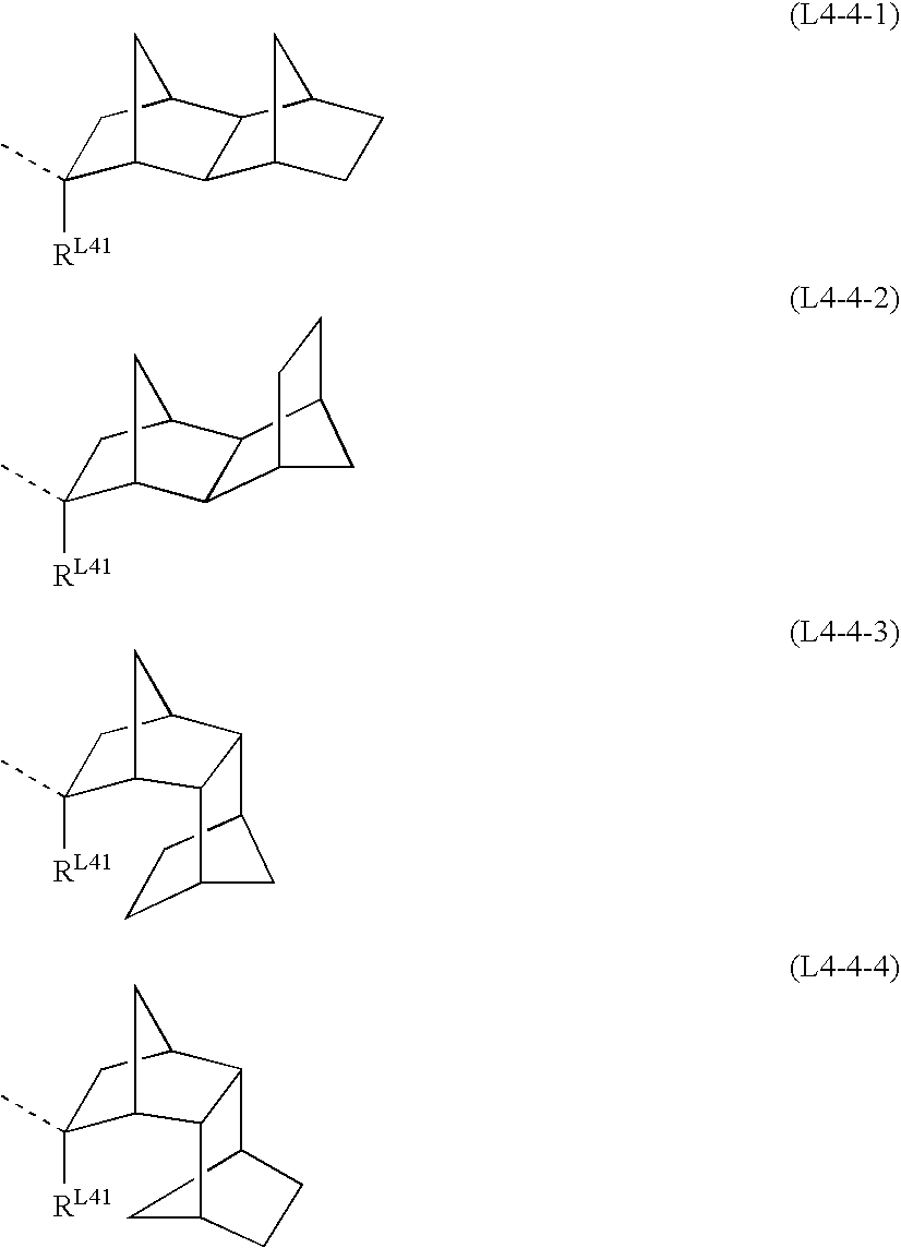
C1(C)([RL41])C2CC(C1)C1C2C2CCC1C2.C1(C)([RL41])C2CC(C1)C1C3CCC(C21)C3.C1(C)([RL41])C2CC(C1)C1C2C2CC1CC2.C1(C)([RL41])C2CC(C1)C1C3CC(CC3)C21
